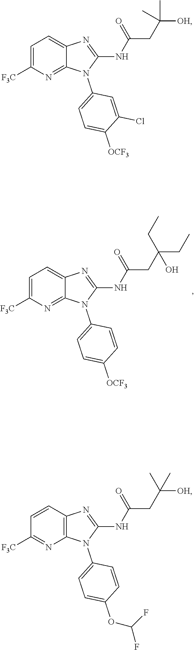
N(C1=NC2=CC=C([F3C])N=C2N1C1=CC=C([OCF3])C=C1)C(CC(O)(CC)CC)=O.N(C1=NC2=CC=C([F3C])N=C2N1C1=CC=C([OCF3])C(Cl)=C1)C(CC([OH])(C)C)=O.N(C1=NC2=C(N1C1=CC=C(OC(F)F)C=C1)N=C([F3C])C=C2)C(CC([OH])(C)C)=O
